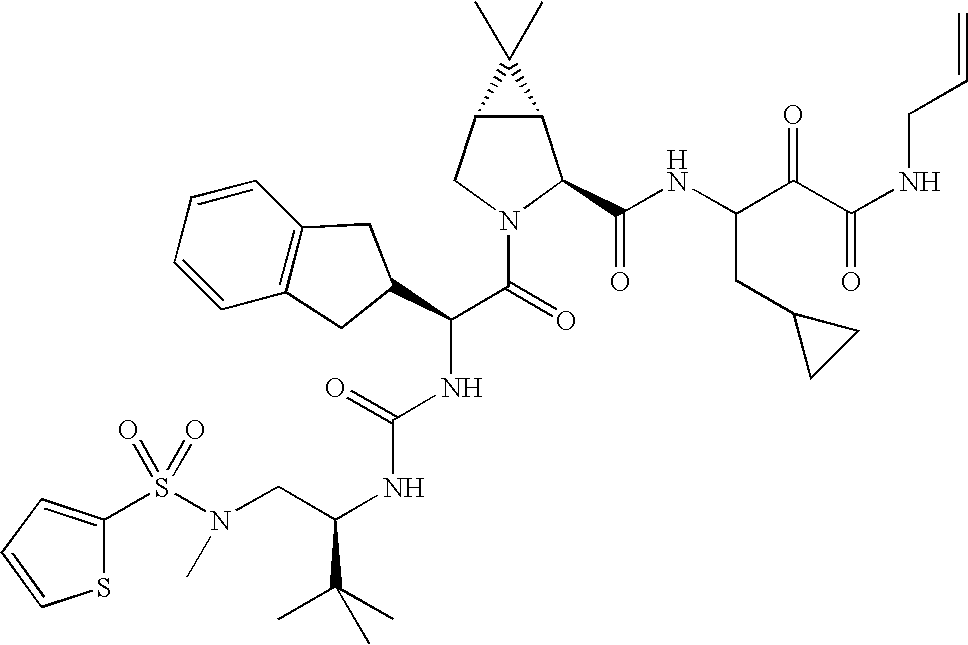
S(N(CC(NC(NC(C(=O)N1C(C(NC(C(C(NCC=C)=O)=O)CC2CC2)=O)C2C(C1)C2(C)C)C1CC2=C(C=CC=C2)C1)=O)C(C)(C)C)C)(=O)(=O)C1=CC=CS1
